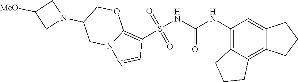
S(NC(NC1=C2C(=C3C(=C1)CCC3)CCC2)=O)(C1=C2N(N=C1)CC(N1CC([MeO])C1)CO2)(=O)=O
